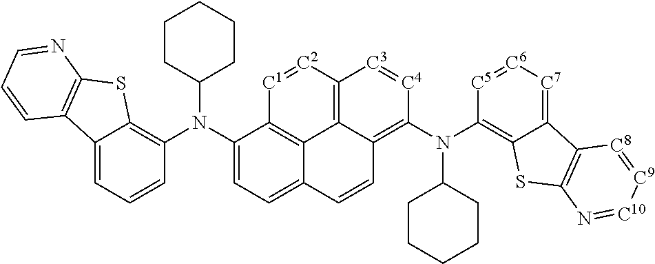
C12=CC=CC(N(C3=CC=C4C5=C3[C1]=[C2]C3=C5C(=C(N(C5CCCCC5)C5=C6C(=[C7][C6]=[C5]5)C5=C(S6)N=[C10][C9]=[C8]5)[C4]=[C3]3)C=C4)C3CCCCC3)=C1SC1=C2C=CC=N1
